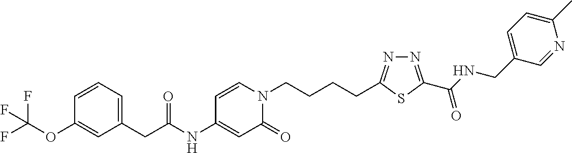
C1(NC(CC2=CC=CC(OC(F)(F)F)=C2)=O)=CC(=O)N(CCCCC2=NN=C(C(NCC3=CC=C(C)N=C3)=O)S2)C=C1
